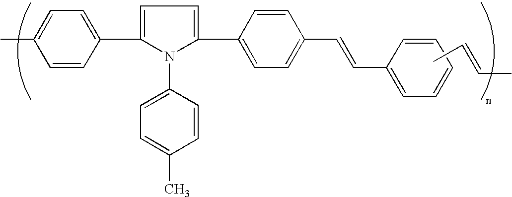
C1=CC(C2=CC=C(C3=CC=C(C=CC4=CC=CC=C4)C=C3)N2C2=CC=C(C)C=C2)=CC=C1C.CC=CC
